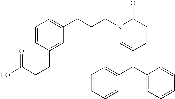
C1(C(C2=CC=CC=C2)C2=CC=CC=C2)=CN(CCCC2=CC=CC(CCC(O)=O)=C2)C(=O)C=C1
